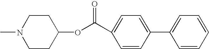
C1CN(C)CCC1OC(=O)C1=CC=C(C2=CC=CC=C2)C=C1
